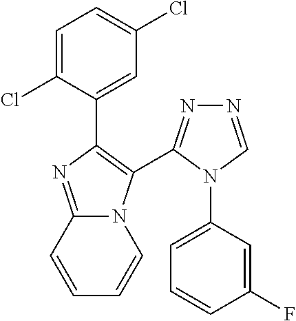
C1=C(Cl)C(C2=C(C3=NN=CN3C3=CC=CC(F)=C3)N3C(=N2)C=CC=C3)=CC(Cl)=C1
